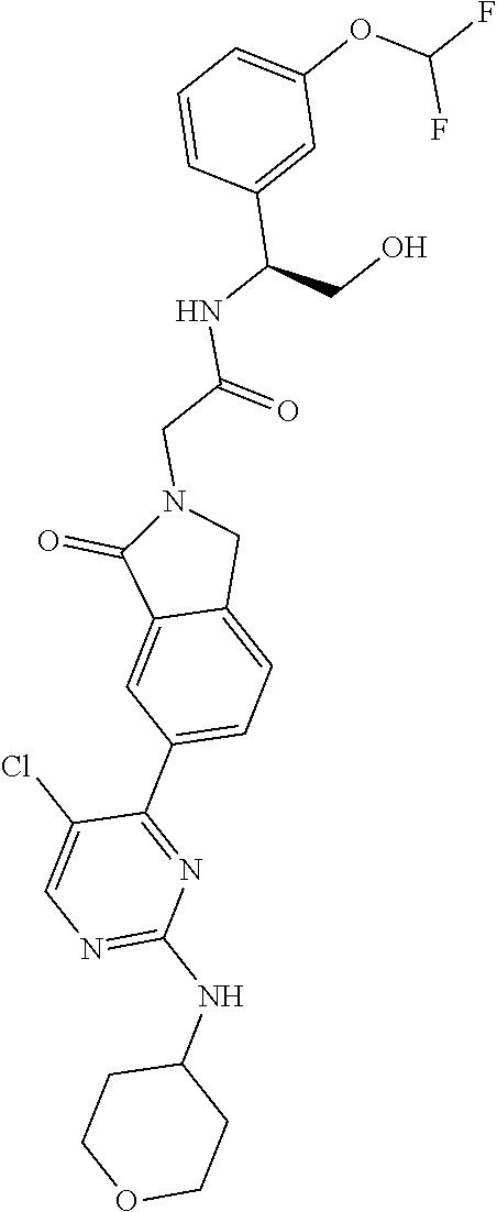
N1=C(NC2CCOCC2)N=C(C2=CC=C3C(=C2)C(=O)N(CC(=O)NC(CO)C2=CC(OC(F)F)=CC=C2)C3)C(Cl)=C1
